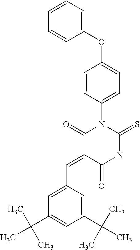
N1C(=S)N(C2=CC=C(OC3=CC=CC=C3)C=C2)C(=O)C(=CC2=CC(C(C)(C)C)=CC(C(C)(C)C)=C2)C1=O
